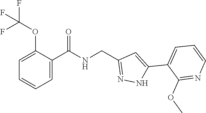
C1=C(C(=O)NCC2=NNC(C3=CC=CN=C3OC)=C2)C(OC(F)(F)F)=CC=C1
